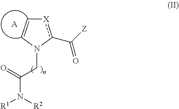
[X]1c(C([Z])=O)N(CC(=O)N([R1])[R2])C=C1.[A]
